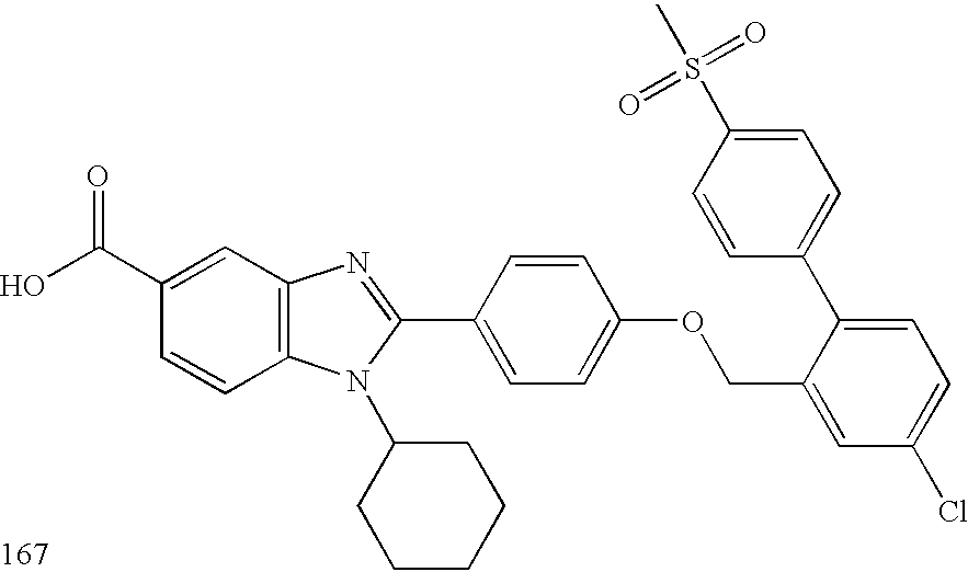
OC(C1=CC2=C(C=C1)N(C1CCCCC1)C(C1=CC=C(OCC3=CC(Cl)=CC=C3C3=CC=C(S(=O)(C)=O)C=C3)C=C1)=N2)=O
